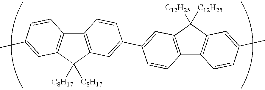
C12=C(C=C(C3=CC4=C(C=C3)C3=C(C=C(C)C=C3)C4([C12H25])[C12H25])C=C1)C([C8H17])([C8H17])C1=C2C=CC(C)=C1
